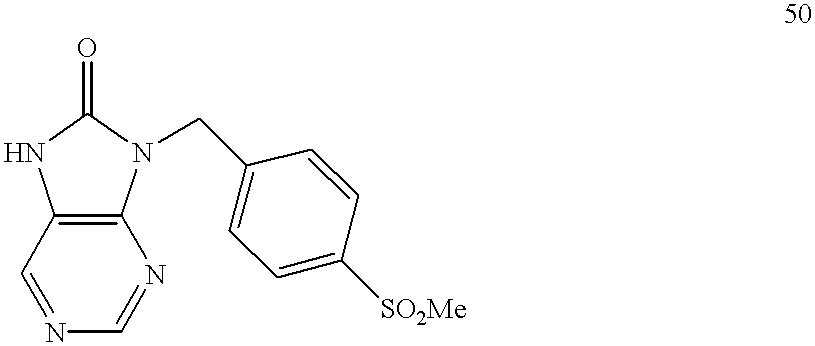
C12=C(C=NC=N1)NC(=O)N2CC1=CC=C([SO2Me])C=C1
